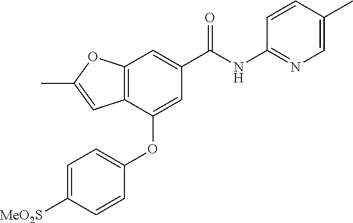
C12=C(C(OC3=CC=C([MeO2S])C=C3)=CC(C(NC3=NC=C(C)C=C3)=O)=C1)C=C(C)O2
